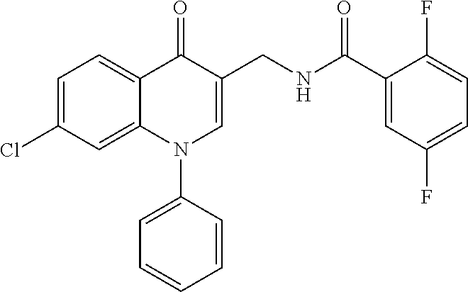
C1=C(Cl)C=C2C(=C1)C(=O)C(CNC(=O)C1=CC(F)=CC=C1F)=CN2C1=CC=CC=C1
